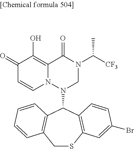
C1(=O)C=CN2C(=C1O)C(=O)N(C([CF3])C)CN2C1C2=C(CSC3=C1C=CC(Br)=C3)C=CC=C2
